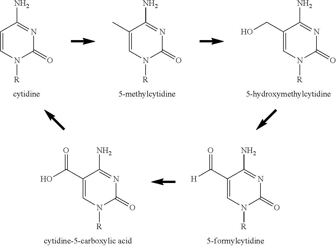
C1(CO)=CN([R])C(=O)N=C1N.C1(C)=CN([R])C(=O)N=C1N.C1=CN([R])C(=O)N=C1N.C1(C(O)=O)=CN([R])C(=O)N=C1N.C1(C([H])=O)=CN([R])C(=O)N=C1N
